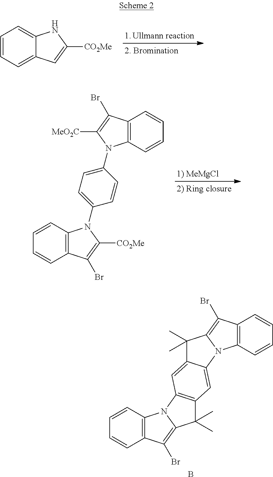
C1=CC=C2C(=C1)NC([CO2Me])=C2.C1=CC2=C(C=C1)C(Br)=C([CO2Me])N2C1=CC=C(N2C3=C(C(Br)=C2[MeO2C])C=CC=C3)C=C1.C1=CC2=C(C=C1)C(Br)=C1N2C2=C(C1(C)C)C=C1C(=C2)C(C)(C)C2=C(Br)C3=C(N12)C=CC=C3.B
